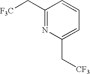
C1(C[F3C])=NC(C[CF3])=CC=C1
